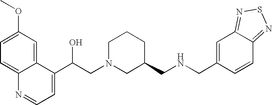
C1=C(OC)C=C2C(=C1)N=CC=C2C(CN1CC(CNCC2=CC3=NSN=C3C=C2)CCC1)O
